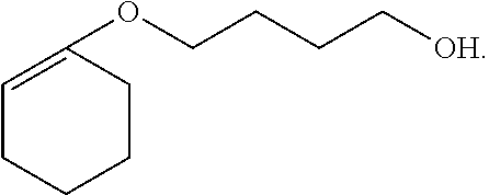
O(CCCC[OH])C1=CCCCC1
